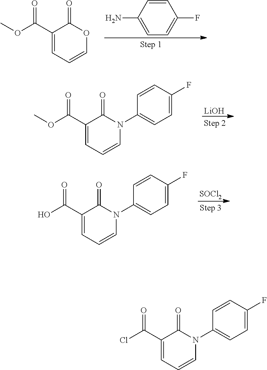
NC1=CC=C(F)C=C1.C1=C(C(OC)=O)C(=O)OC=C1.O(C)C(C1=CC=CN(C2=CC=C(F)C=C2)C1=O)=O.[LiOH].C1=C(C(O)=O)C(=O)N(C2=CC=C(F)C=C2)C=C1.[SOCl2].C(C1=CC=CN(C2=CC=C(F)C=C2)C1=O)(Cl)=O
